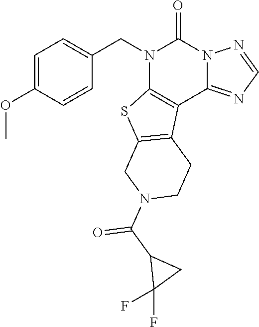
N1(CC2=CC=C(OC)C=C2)C2=C(C3=NC=NN3C1=O)C1=C(S2)CN(C(C2C(F)(F)C2)=O)CC1
